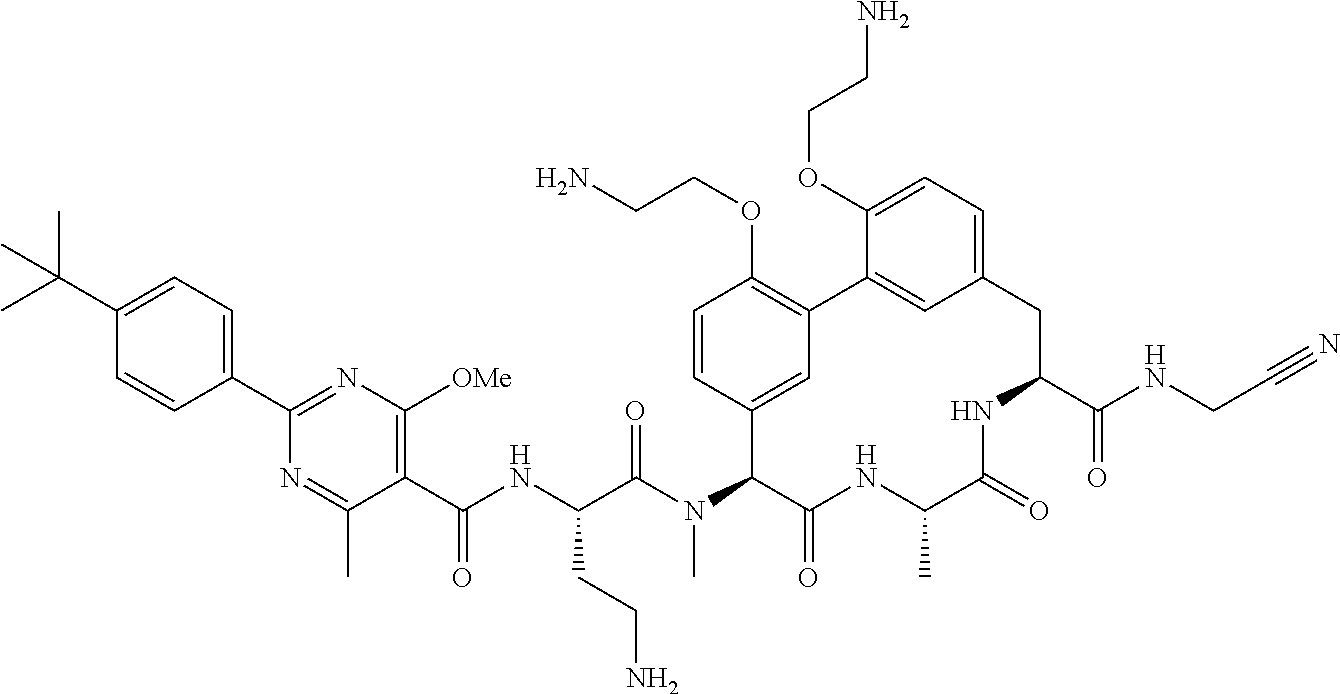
C1(C(NC(C(N(C2C(=O)NC(C)C(=O)NC(C(NCC#N)=O)CC3=CC=C(OCCN)C(=C3)C3=C(OCCN)C=CC2=C3)C)=O)CCN)=O)=C([OMe])N=C(C2=CC=C(C(C)(C)C)C=C2)N=C1C
